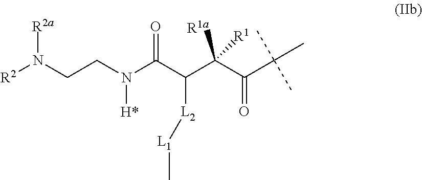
[R2a]N(CCN(C(C(C(C(C(C)(C)C)=O)([R1])[R1a])[L2][L1]C)=O)[H*])[R2]
